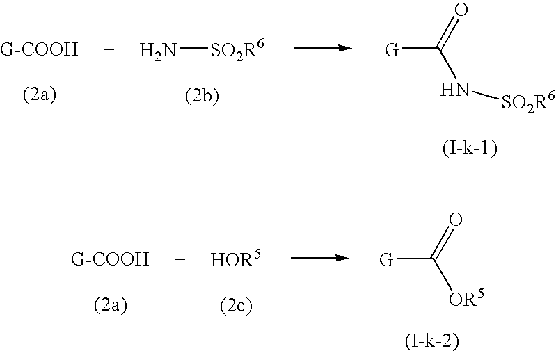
N[SO2R6].[G]C(=O)N[SO2R6].[G]C(=O)[OR5].[HOR5]
